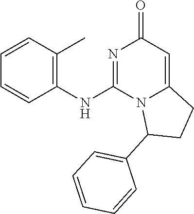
C1=CC=CC(C)=C1NC1=NC(=O)C=C2N1C(C1=CC=CC=C1)CC2
